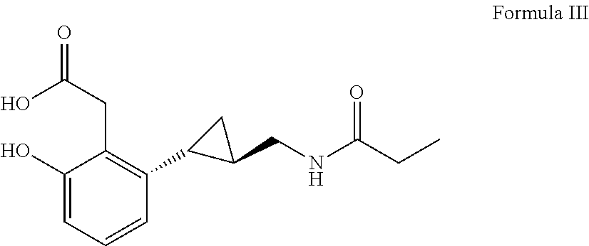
C1(O)=CC=CC(C2C(CNC(CC)=O)C2)=C1CC(O)=O
